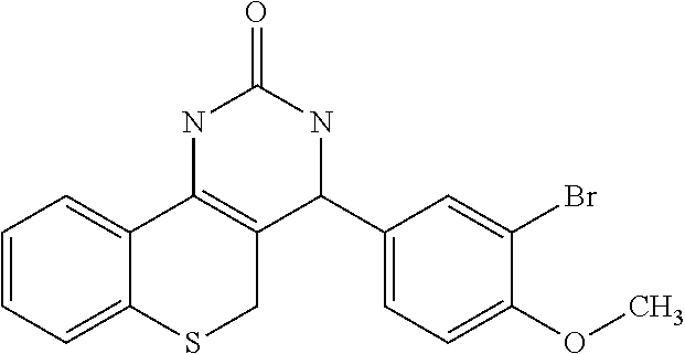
C1=CC=C2C(=C1)C1=C(CS2)C(C2=CC=C(OC)C(Br)=C2)NC(=O)N1
